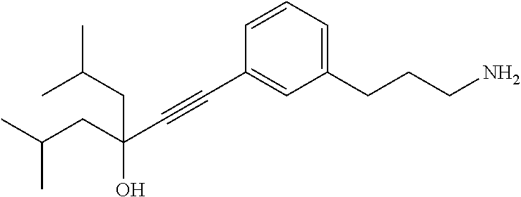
C1=CC(C#CC(CC(C)C)(O)CC(C)C)=CC(CCCN)=C1
